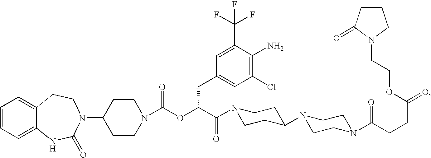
C1=CC=C2C(=C1)CCN(C1CCN(C(OC(C(=O)N3CCC(N4CCN(C(CCC(=O)OCCN5C(=O)CCC5)=O)CC4)CC3)CC3=CC(Cl)=C(N)C(C(F)(F)F)=C3)=O)CC1)C(=O)N2
